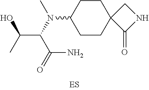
C1CC(N(C(C(=O)N)C(C)O)C)CCC12C(=O)NC2
